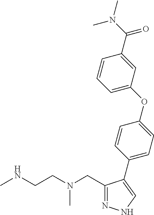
N1=C(CN(CCNC)C)C(C2=CC=C(OC3=CC=CC(C(N(C)C)=O)=C3)C=C2)=CN1
